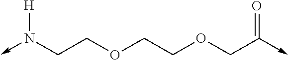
N(CCOCCOCC(=O)->C)([H])->C
